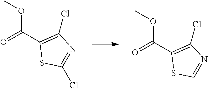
C(C1=C(Cl)N=C(Cl)S1)(=O)OC.C(C1=C(Cl)N=CS1)(=O)OC
